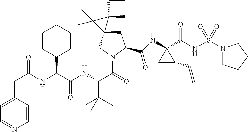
C1=C(CC(=O)NC(C(NC(C(=O)N2CC3(CC2C(NC2(C(NS(N4CCCC4)(=O)=O)=O)CC2C=C)=O)C2(C3(C)C)CCC2)C(C)(C)C)=O)C2CCCCC2)C=CN=C1
